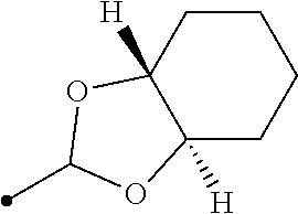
CC1OC2([H])CCCCC2([H])O1
